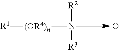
[R1][(OR4)n]N([R3])[R2].O
